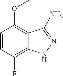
C1=CC(F)=C2C(=C1OC)C(N)=NN2
